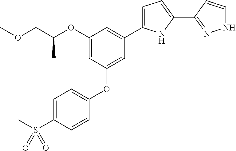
O(CC(OC1=CC(OC2=CC=C(S(C)(=O)=O)C=C2)=CC(C2=CC=C(C3=NNC=C3)N2)=C1)C)C
